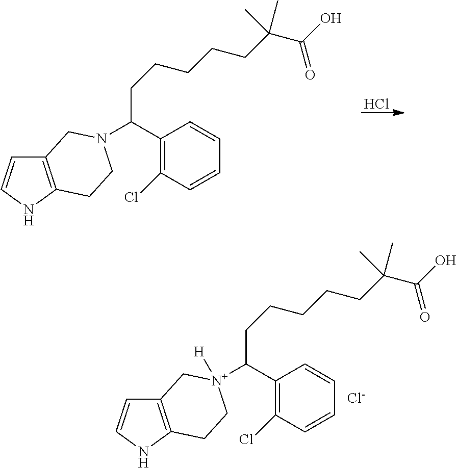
C12=C(NC=C1)CC[N+](C(CCCCCC(C(=O)O)(C)C)C1=C(Cl)C=CC=C1)([H])C2.[Cl-].Cl.C12=C(NC=C1)CCN(C(CCCCCC(C(=O)O)(C)C)C1=C(Cl)C=CC=C1)C2
